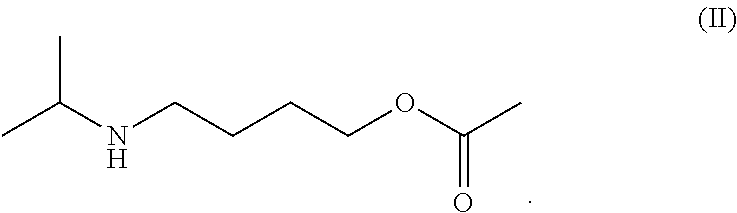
CC(NCCCCOC(C)=O)C
